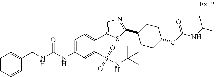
C1=C(NC(NCC2=CC=CC=C2)=O)C=C(S(NC(C)(C)C)(=O)=O)C(C2=CN=C(C3CCC(OC(=O)NC(C)C)CC3)S2)=C1
